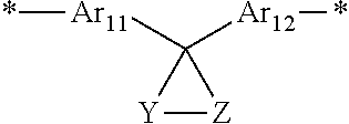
[Y]1[Z]C1([Ar11]*)[Ar12]*
